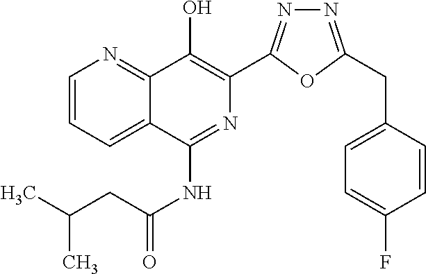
C1=CC=C2C(=N1)C(O)=C(C1=NN=C(CC3=CC=C(F)C=C3)O1)N=C2NC(=O)CC(C)C
